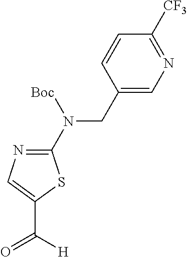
C1(CN(C2=NC=C(C(=O)[H])S2)[Boc])=CN=C([CF3])C=C1
